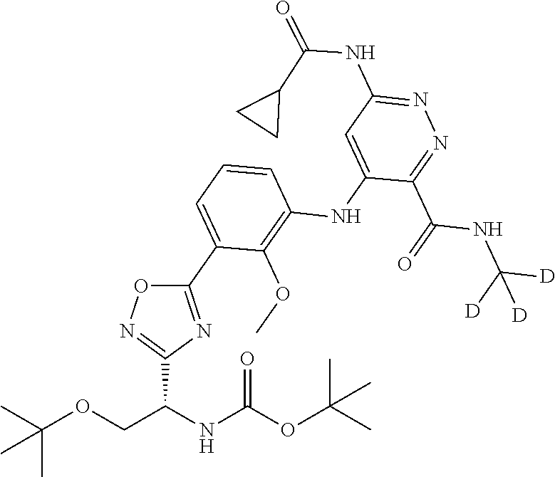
N1=C(C(NC([D])([D])[D])=O)C(NC2=C(OC)C(C3=NC(C(COC(C)(C)C)NC(OC(C)(C)C)=O)=NO3)=CC=C2)=CC(NC(C2CC2)=O)=N1
